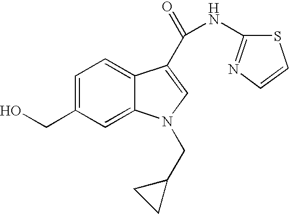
C1=C(CO)C=C2C(=C1)C(C(=O)NC1=NC=CS1)=CN2CC1CC1
